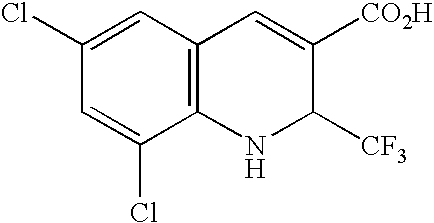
C1(Cl)=CC(Cl)=CC2=C1NC([CF3])C([CO2H])=C2
